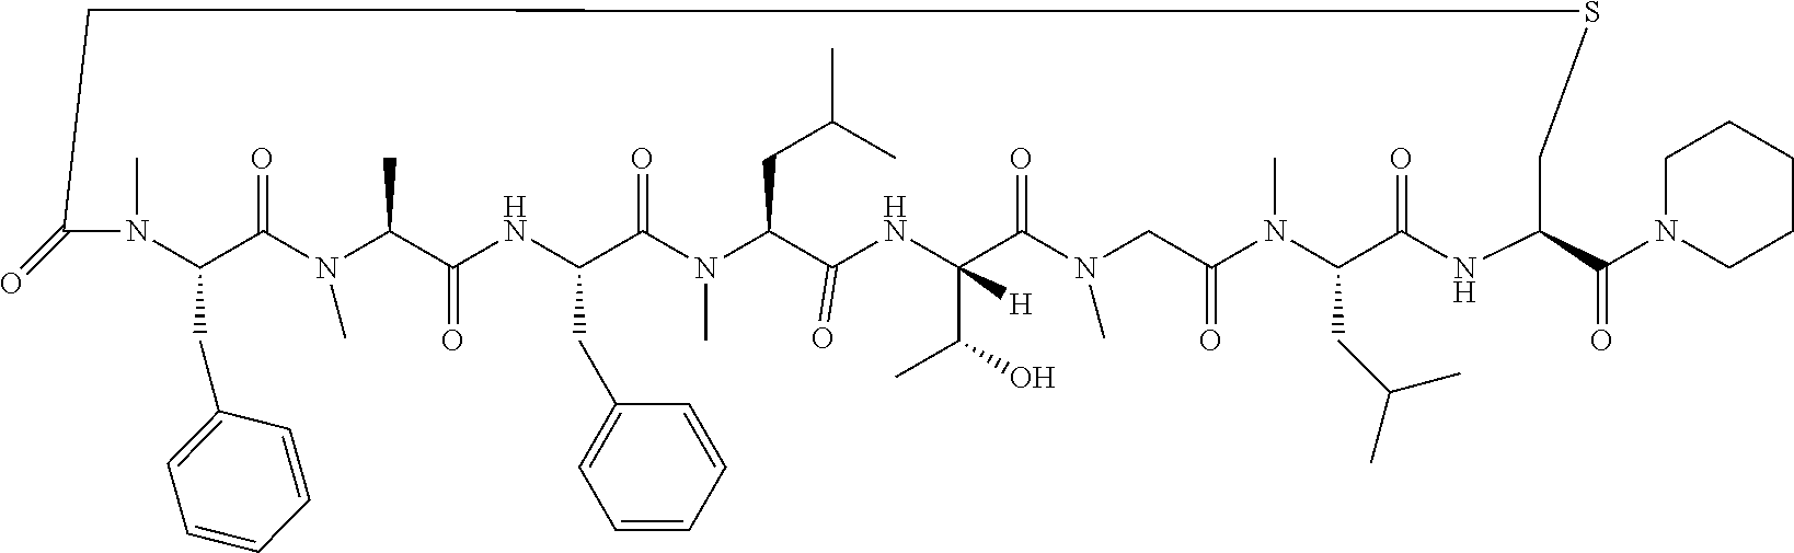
N1C(CC2=CC=CC=C2)C(=O)N(C)C(CC(C)C)C(=O)NC(C(O)C)([H])C(=O)N(C)CC(=O)N(C)C(CC(C)C)C(=O)NC(C(N2CCCCC2)=O)CSCC(=O)N(C)C(CC2=CC=CC=C2)C(=O)N(C)C(C)C1=O
